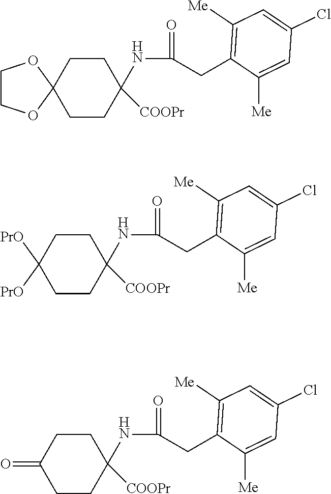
C1CC2(CCC1(NC(=O)CC1=C([Me])C=C(Cl)C=C1[Me])[COOPr])OCCO2.C1CC([PrO])([PrO])CCC1(NC(=O)CC1=C([Me])C=C(Cl)C=C1[Me])[COOPr].C1CC(=O)CCC1(NC(=O)CC1=C([Me])C=C(Cl)C=C1[Me])[COOPr]
